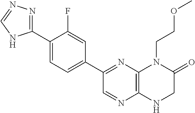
C1(C2=NN=CN2)=CC=C(C2=NC3=C(N=C2)NCC(=O)N3CCOC)C=C1F
